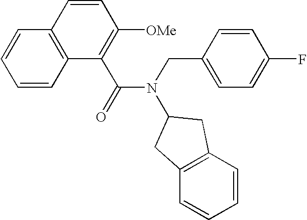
C1=CC2=C(C=C1)C=CC([OMe])=C2C(=O)N(CC1=CC=C(F)C=C1)C1CC2=C(C1)C=CC=C2
